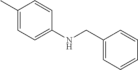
C1(C)=CC=C(NCC2=CC=CC=C2)C=C1
